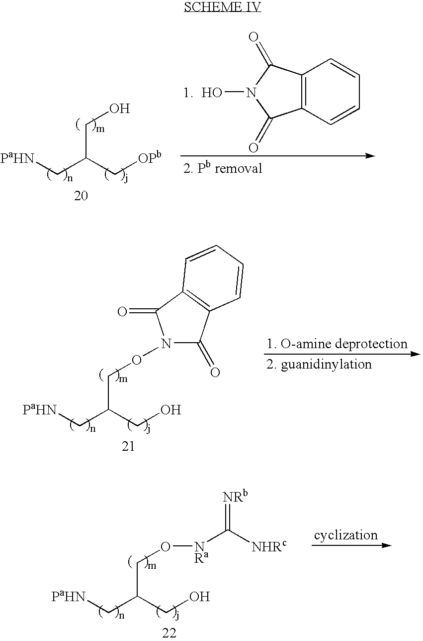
C(C(C[OPb])C[PaHN])O.C12=C(C=CC=C1)C(=O)N(O)C2=O.C(C(CO)C[PaHN])ON1C(=O)C2=C(C1=O)C=CC=C2.C(C(CO)C[PaHN])O[NRa]C([NHRc])=[NRb]
